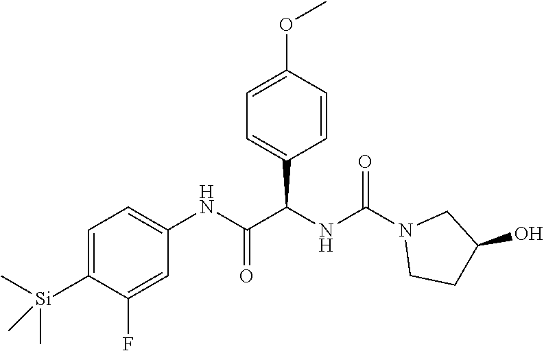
C1=C(OC)C=CC(C(NC(N2CCC(O)C2)=O)C(NC2=CC=C([Si](C)(C)C)C(F)=C2)=O)=C1
